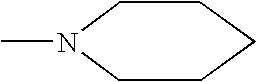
C1N(C)CCCC1
